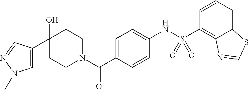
C1=C(C2(O)CCN(C(=O)C3=CC=C(NS(C4=C5C(=CC=C4)SC=N5)(=O)=O)C=C3)CC2)C=NN1C
